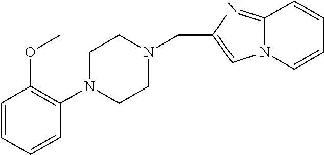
C1=CN2C(=NC(CN3CCN(C4=C(OC)C=CC=C4)CC3)=C2)C=C1
